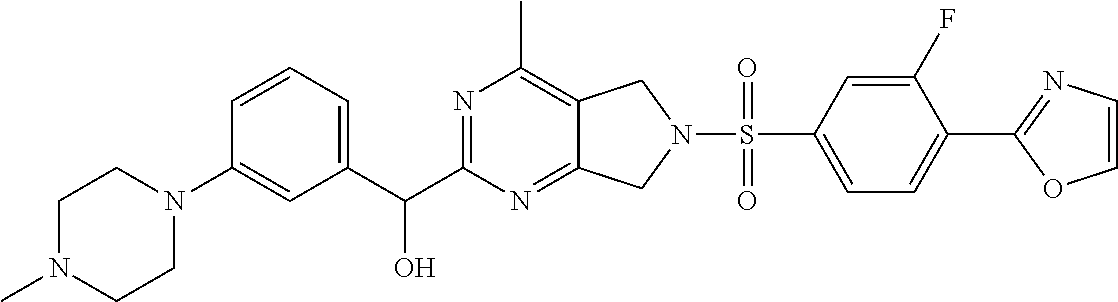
C1=CC(N2CCN(C)CC2)=CC(C(C2=NC(C)=C3C(=N2)CN(S(=O)(C2=CC=C(C4=NC=CO4)C(F)=C2)=O)C3)O)=C1
